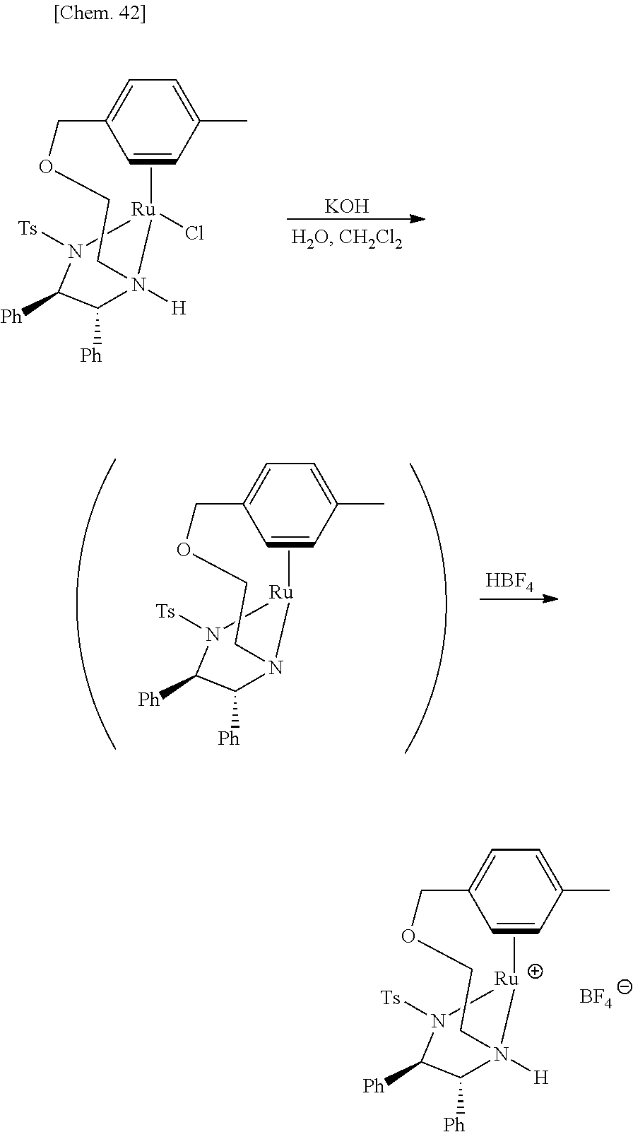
[Ru]1(C)(Cl)N([H])(CCOCC2=CC=C(C)C=C2)C([Ph])C([Ph])N1[Ts].[KOH].[Ru]1(C)N(CCOCC2=CC=C(C)C=C2)C([Ph])C([Ph])N1[Ts].[HBF4].[Ru]1(C)N([H])(CCOCC2=CC=C(C)C=C2)C([Ph])C([Ph])N1[Ts].[BF4]
